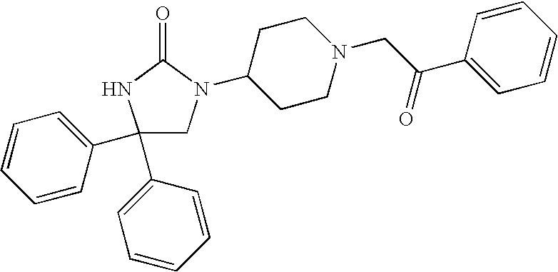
C1(C2=CC=CC=C2)(C2=CC=CC=C2)CN(C2CCN(CC(C3=CC=CC=C3)=O)CC2)C(=O)N1
